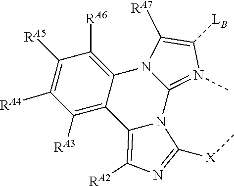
C12=N(C)C([LB])=C([RA7])N1C1=C([RA6])C([RA5])=C([RA4])C([RA3])=C1C1=C([RA2])N=C([X]C)N21
